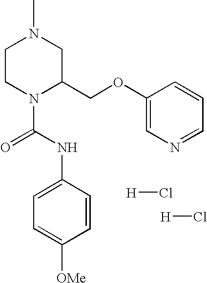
C1CN(C(=O)NC2=CC=C([OMe])C=C2)C(COC2=CN=CC=C2)CN1C.[H]Cl.[H]Cl
